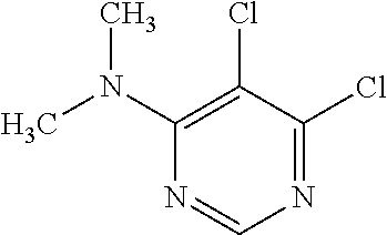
N1=CN=C(Cl)C(Cl)=C1N(C)C
